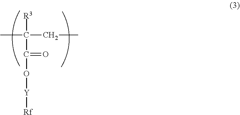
CC(CC)([R3])C(=O)O[Y][Rf]
